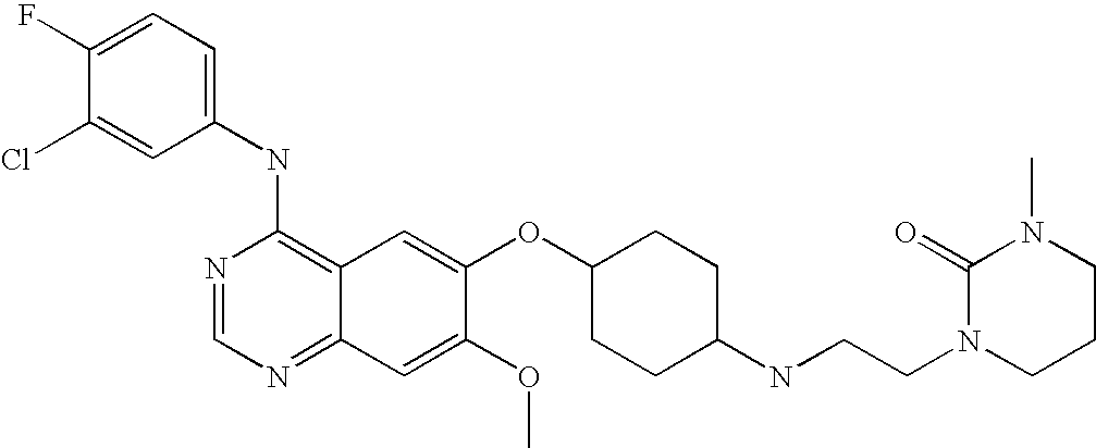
C1(NC2=C3C(=NC=N2)C=C(OC)C(OC2CCC(NCCN4CCCN(C)C4=O)CC2)=C3)=CC=C(F)C(Cl)=C1
